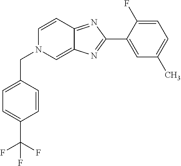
C1(C2=NC3=CN(CC4=CC=C(C(F)(F)F)C=C4)C=CC3=N2)=CC(C)=CC=C1F
